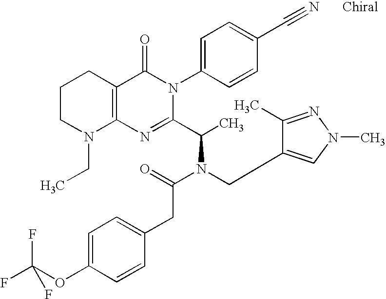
C12=C(CCCN1CC)C(=O)N(C1=CC=C(C#N)C=C1)C(C(C)N(CC1=CN(C)N=C1C)C(CC1=CC=C(OC(F)(F)F)C=C1)=O)=N2
